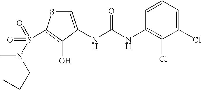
C1=C(NC(NC2=C(Cl)C(Cl)=CC=C2)=O)C(O)=C(S(N(C)CCC)(=O)=O)S1
